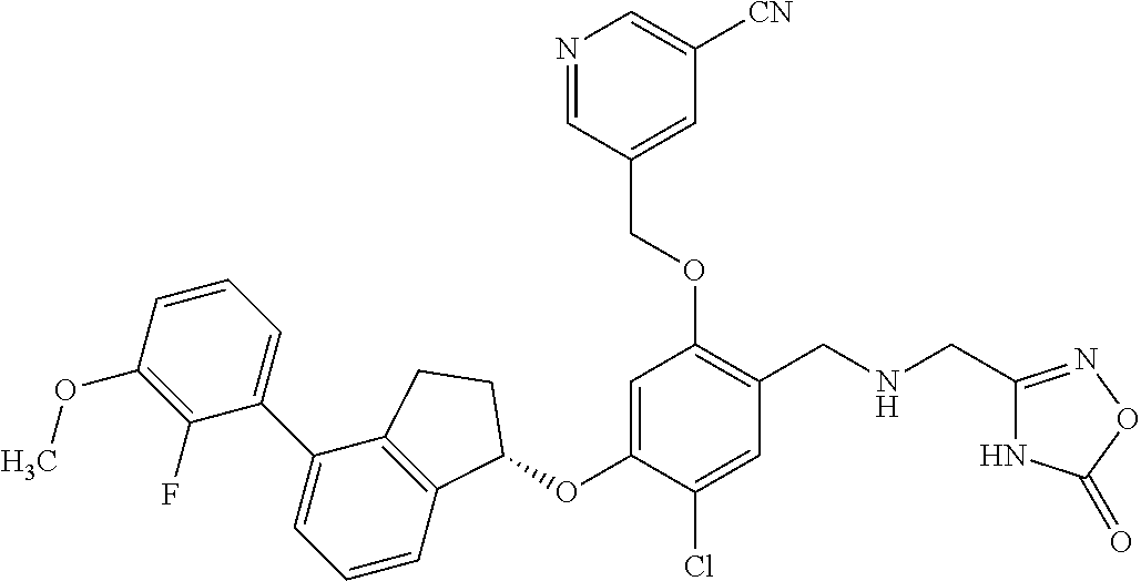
C1(F)=C(OC)C=CC=C1C1=CC=CC2=C1CCC2OC1=CC(OCC2=CC([CN])=CN=C2)=C(CNCC2=NOC(=O)N2)C=C1Cl
